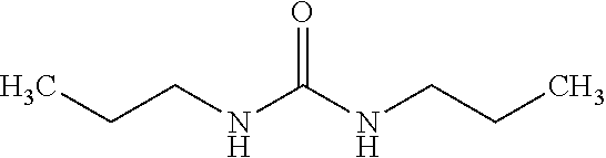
C(NC(NCCC)=O)CC
